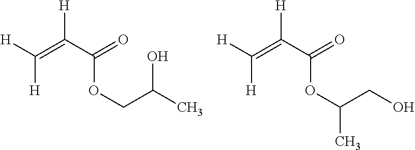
C([H])(=C(C(OCC(C)O)=O)[H])[H].C([H])(=C(C(OC(CO)C)=O)[H])[H]
